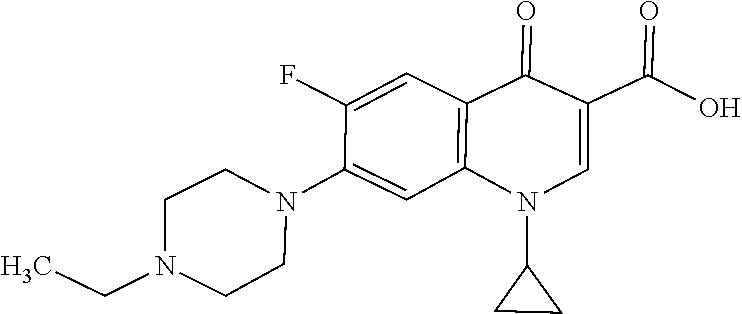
N1(C2CC2)C2=C(C=C(F)C(N3CCN(CC)CC3)=C2)C(=O)C(C(=O)O)=C1
